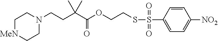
C1[MeN]CCN(CCC(C(OCCSS(C2=CC=C([NO2])C=C2)(=O)=O)=O)(C)C)C1
